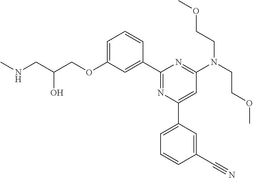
C1=C(OCC(CNC)O)C=C(C2=NC(C3=CC=CC(C#N)=C3)=CC(N(CCOC)CCOC)=N2)C=C1
